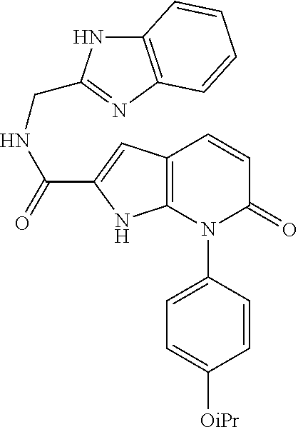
C12=C(C=C(C(=O)NCC3=NC4=C(N3)C=CC=C4)N1)C=CC(=O)N2C1=CC=C([OiPr])C=C1
